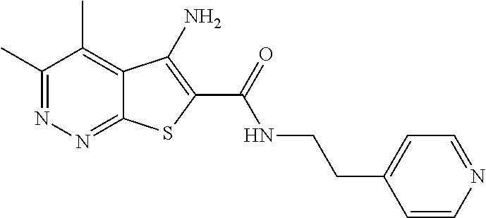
C1(C)=NN=C2C(=C1C)C(N)=C(C(=O)NCCC1=CC=NC=C1)S2
